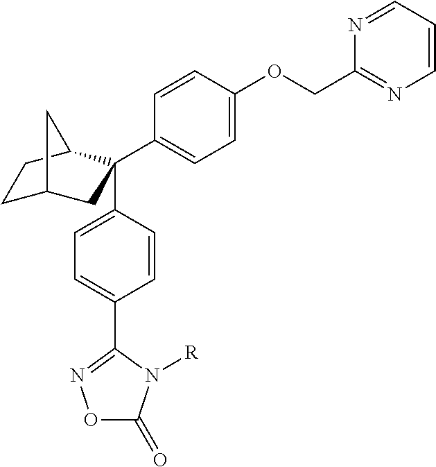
C1C2CC(C3=CC=C(OCC4=NC=CC=N4)C=C3)(C3=CC=C(C4=NOC(=O)N4[R])C=C3)C(C1)C2
